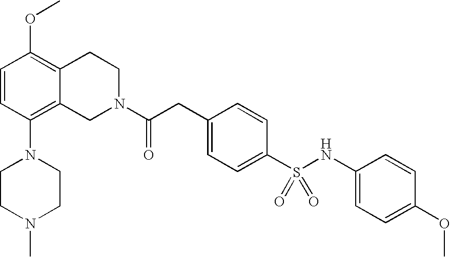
O(C1=C2C(=C(N3CCN(C)CC3)C=C1)CN(C(CC1=CC=C(S(NC3=CC=C(OC)C=C3)(=O)=O)C=C1)=O)CC2)C
